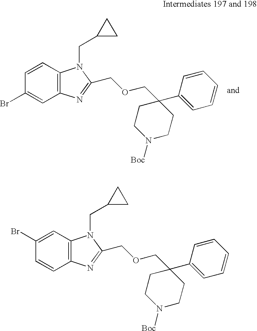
C12=C(C=C(Br)C=C1)N(CC1CC1)C(COCC1(C3=CC=CC=C3)CCN([Boc])CC1)=N2.C12=C(C=CC(Br)=C1)N(CC1CC1)C(COCC1(C3=CC=CC=C3)CCN([Boc])CC1)=N2
